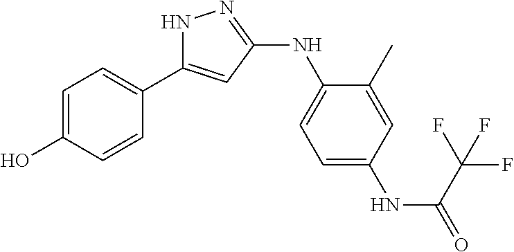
N1C(C2=CC=C(O)C=C2)=CC(NC2=CC=C(NC(=O)C(F)(F)F)C=C2C)=N1
